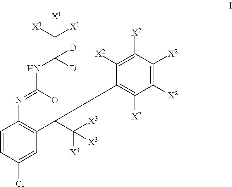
C1=CC(Cl)=CC2=C1N=C(NC(C([X1])([X1])[X1])([D])[D])OC2(C([X3])([X3])[X3])C1=C([X2])C([X2])=C([X2])C([X2])=C1[X2]
